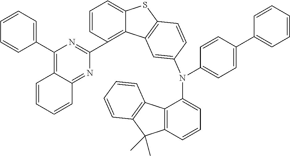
C12=C(C=CC=C1N(C1=CC=C(C3=CC=CC=C3)C=C1)C1=CC3=C(SC4=CC=CC(C5=NC(C6=CC=CC=C6)=C6C(=N5)C=CC=C6)=C43)C=C1)C(C)(C)C1=C2C=CC=C1
